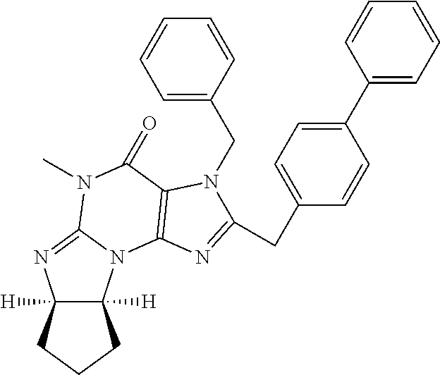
C12([H])C([H])(CCC1)N=C1N2C2=C(C(=O)N1C)N(CC1=CC=CC=C1)C(CC1=CC=C(C3=CC=CC=C3)C=C1)=N2
